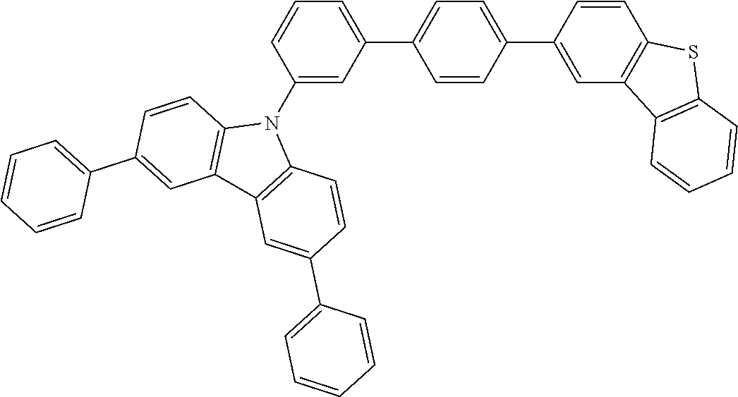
C1=CC=C(C2=CC=C(C3=CC4=C(C=C3)SC3=C4C=CC=C3)C=C2)C=C1N1C2=C(C3=C1C=CC(C1=CC=CC=C1)=C3)C=C(C1=CC=CC=C1)C=C2
